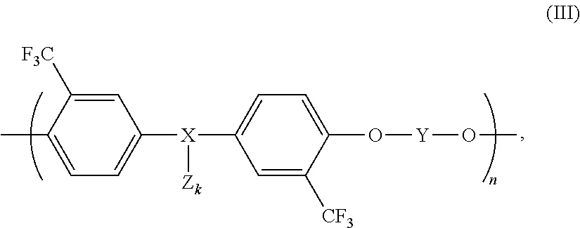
C1([X](C2=CC=C(O[Y]OC)C([CF3])=C2)[Zk])=CC=C(C)C([F3C])=C1
